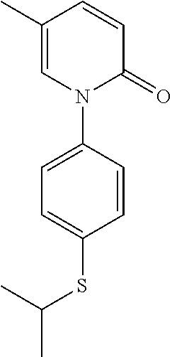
C1(C)=CN(C2=CC=C(SC(C)C)C=C2)C(=O)C=C1
